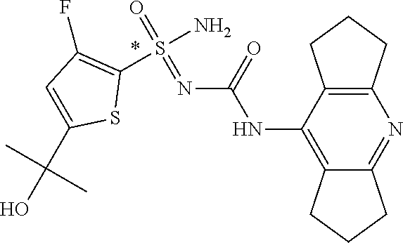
C12=C(C(NC(N=S(=O)(N)C3=C(F)C=C(C(O)(C)C)S3)=O)=C3C(=N1)CCC3)CCC2
